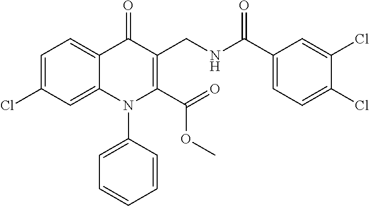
C1=C(Cl)C=C2C(=C1)C(=O)C(CNC(=O)C1=CC=C(Cl)C(Cl)=C1)=C(C(=O)OC)N2C1=CC=CC=C1
